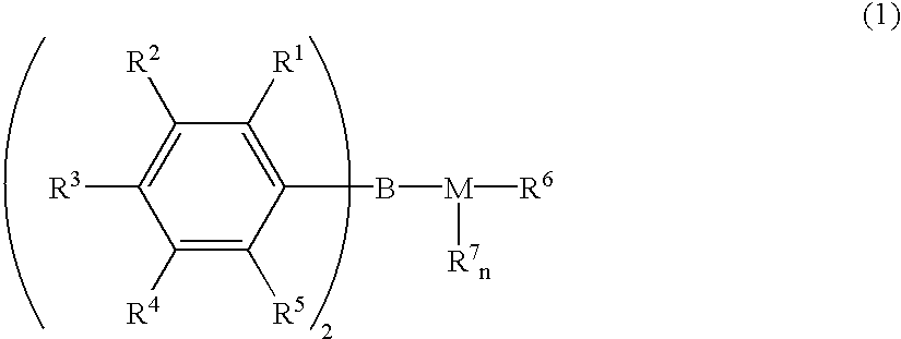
C1([R2])=C([R3])C([R4])=C([R5])C(B[M]([R6])[R7n])=C1[R1]
